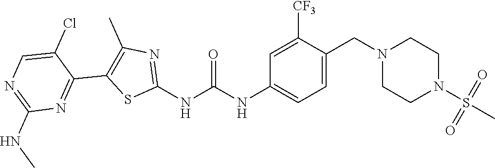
C1=C(CN2CCN(S(C)(=O)=O)CC2)C([CF3])=CC(NC(NC2=NC(C)=C(C3=NC(NC)=NC=C3Cl)S2)=O)=C1
